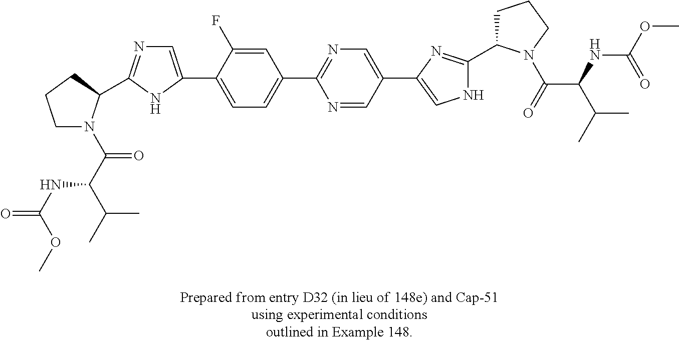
N1=CC(C2=CNC(C3CCCN3C(=O)C(NC(OC)=O)C(C)C)=N2)=CN=C1C1=CC=C(C2=CN=C(C3N(C(C(NC(=O)OC)C(C)C)=O)CCC3)N2)C(F)=C1
